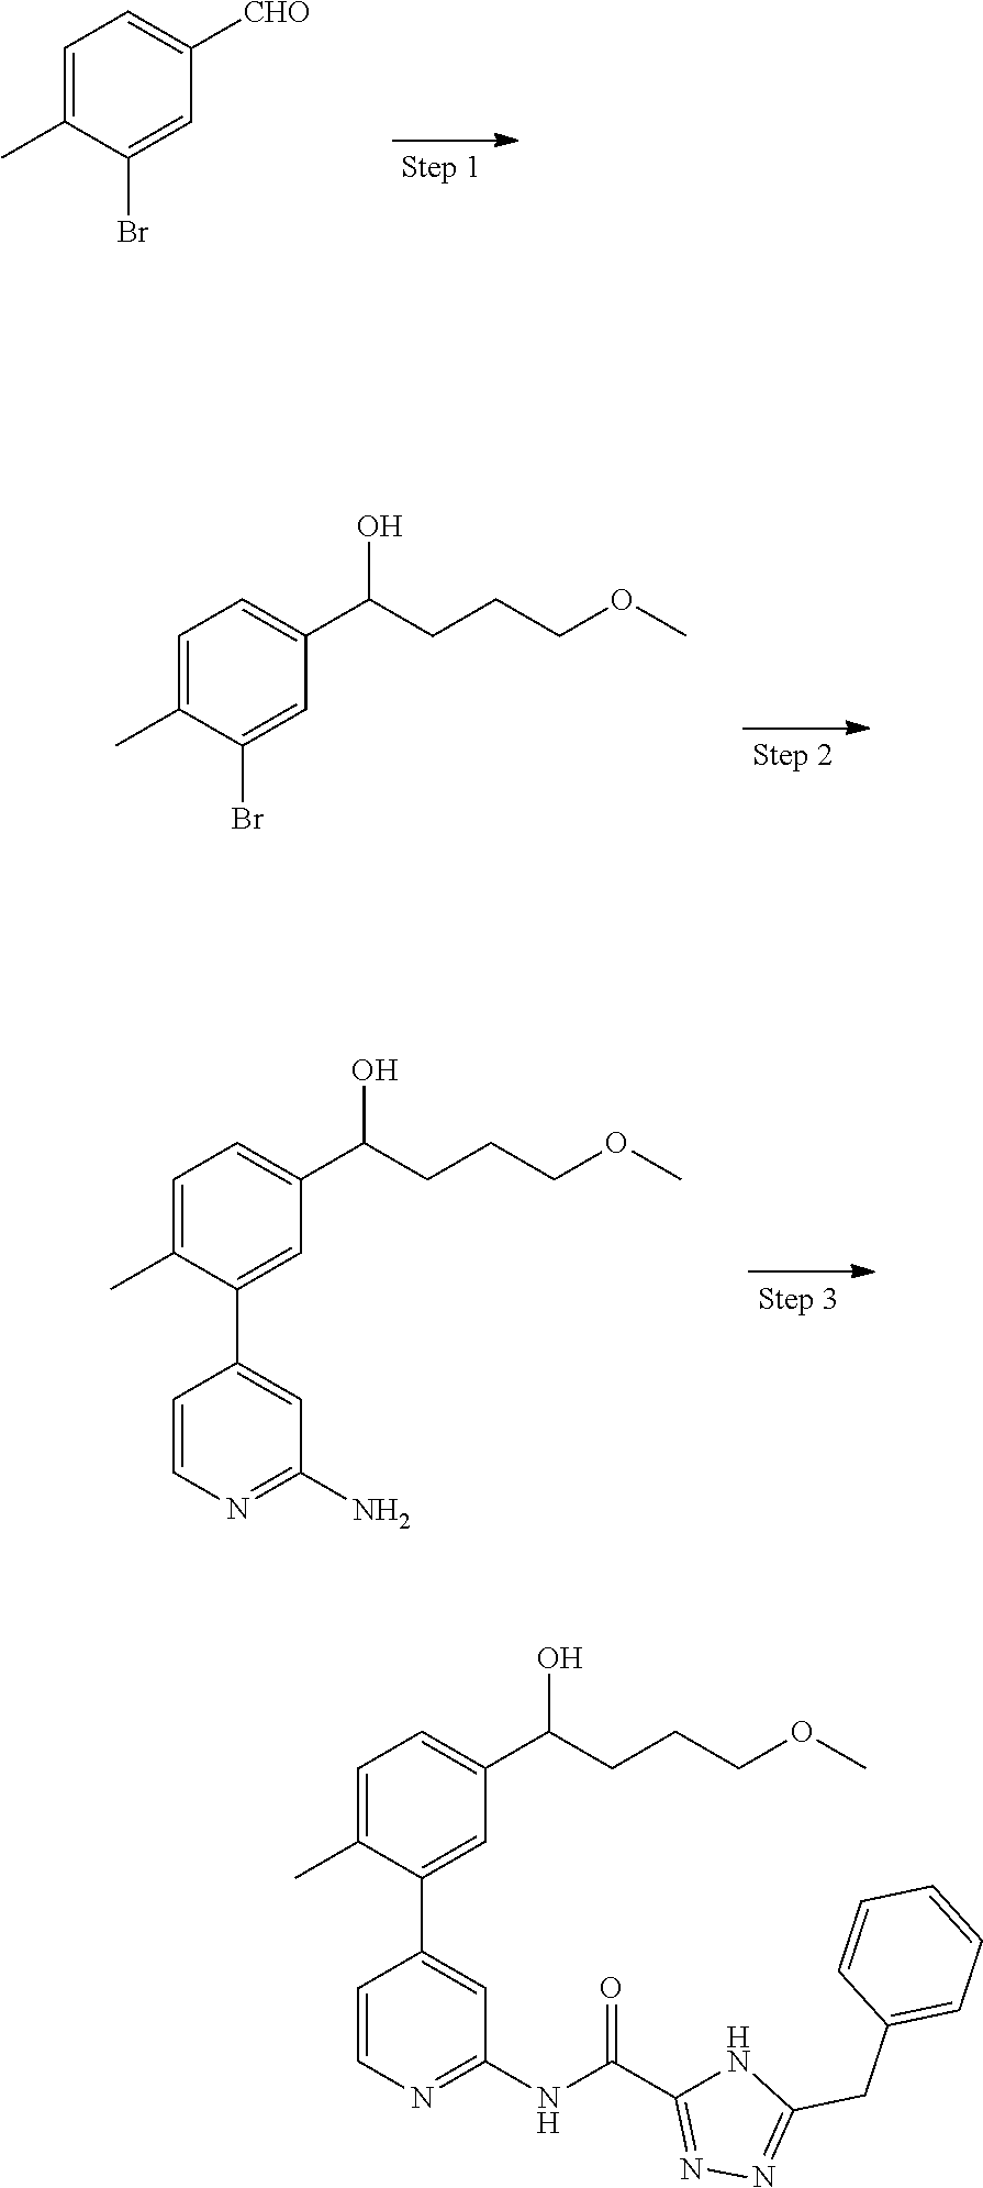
C1=C(C)C(Br)=CC(C(CCCOC)O)=C1.C1=C(C)C(C2=CC(N)=NC=C2)=CC(C(CCCOC)O)=C1.C1=C(C)C(Br)=CC([CHO])=C1.C(C1=NN=C(CC2=CC=CC=C2)N1)(=O)NC1=NC=CC(C2=CC(C(CCCOC)O)=CC=C2C)=C1
